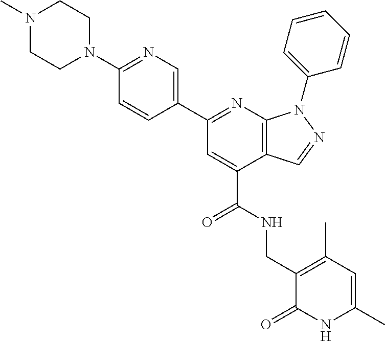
C1=CC(C2=NC3=C(C(C(=O)NCC4=C(C)C=C(C)NC4=O)=C2)C=NN3C2=CC=CC=C2)=CN=C1N1CCN(C)CC1
